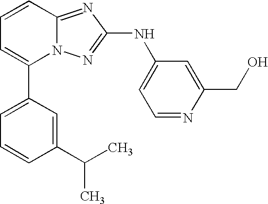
C1(C2=CC=CC3=NC(NC4=CC=NC(CO)=C4)=NN23)=CC=CC(C(C)C)=C1
